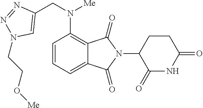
C12=CC=CC(N(CC3=CN(CCO[Me])N=N3)[Me])=C1C(=O)N(C1C(=O)NC(=O)CC1)C2=O
